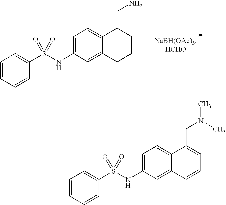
C1=C2C(=CC(NS(C3=CC=CC=C3)(=O)=O)=C1)C=CC=C2CN(C)C.C1=C2C(=CC(NS(C3=CC=CC=C3)(=O)=O)=C1)CCCC2CN
